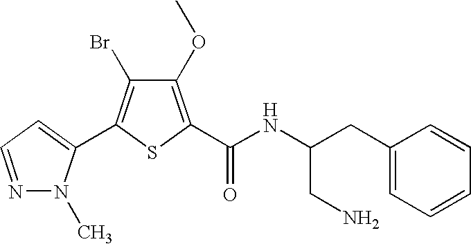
C1(OC)=C(C(NC(CC2=CC=CC=C2)CN)=O)SC(C2=CC=NN2C)=C1Br
